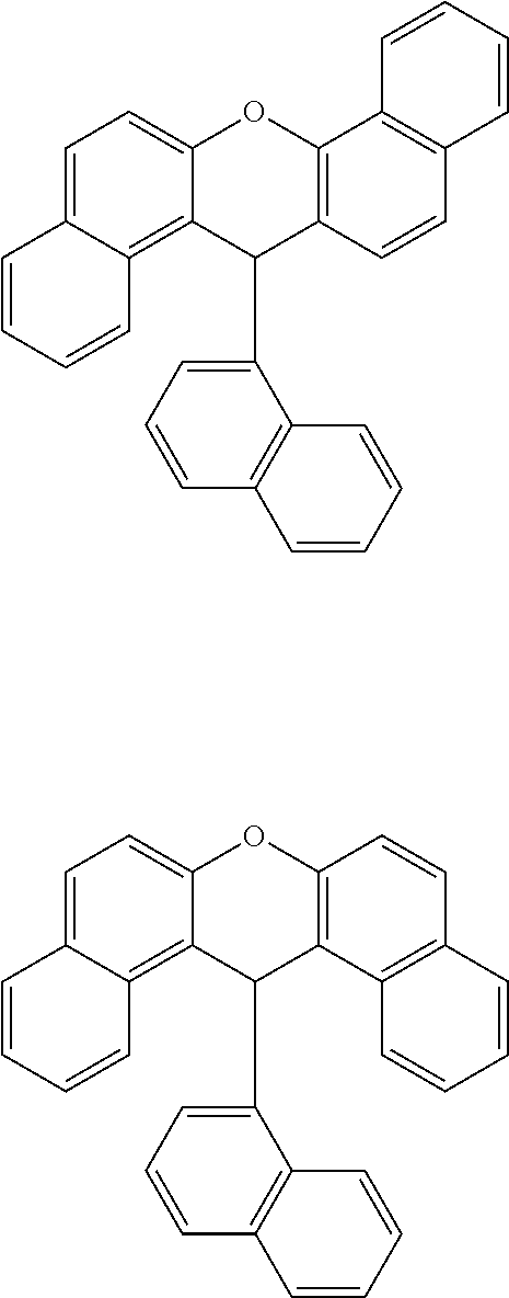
C1=C2OC3=C(C(C4=CC=CC5=C4C=CC=C5)C2=C2C=CC=CC2=C1)C=CC1=C3C=CC=C1.C1=C2OC3=C(C(C4=CC=CC5=C4C=CC=C5)C2=C2C(=C1)C=CC=C2)C1=C(C=C3)C=CC=C1
